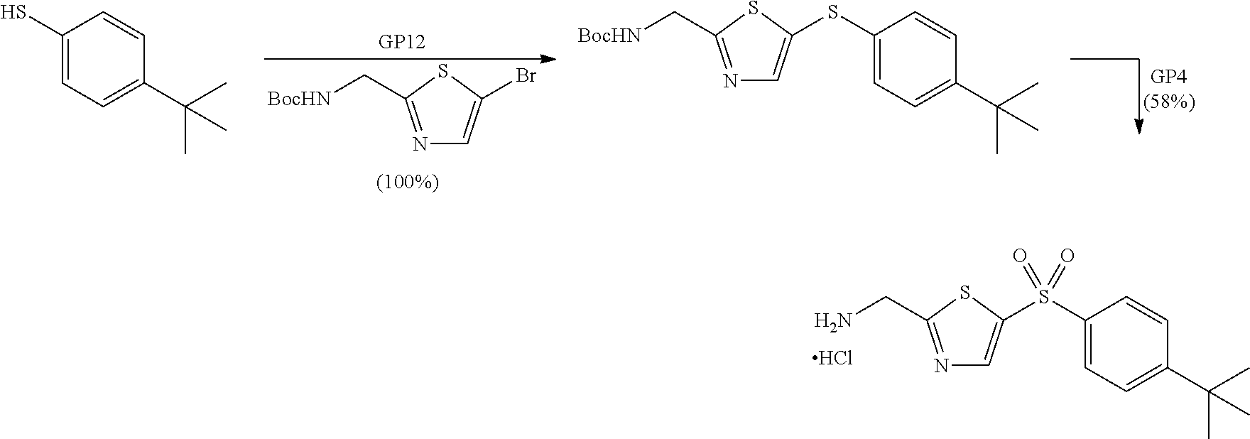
N1=C(C[BocHN])SC(Br)=C1.C1(S)=CC=C(C(C)(C)C)C=C1.N1=C(C[BocHN])SC(SC2=CC=C(C(C)(C)C)C=C2)=C1.N1=C(CN)SC(S(C2=CC=C(C(C)(C)C)C=C2)(=O)=O)=C1.Cl
